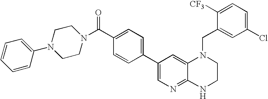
C1(C2=CC=C(C(=O)N3CCN(C4=CC=CC=C4)CC3)C=C2)=CN=C2C(=C1)N(CC1=CC(Cl)=CC=C1[CF3])CCN2
